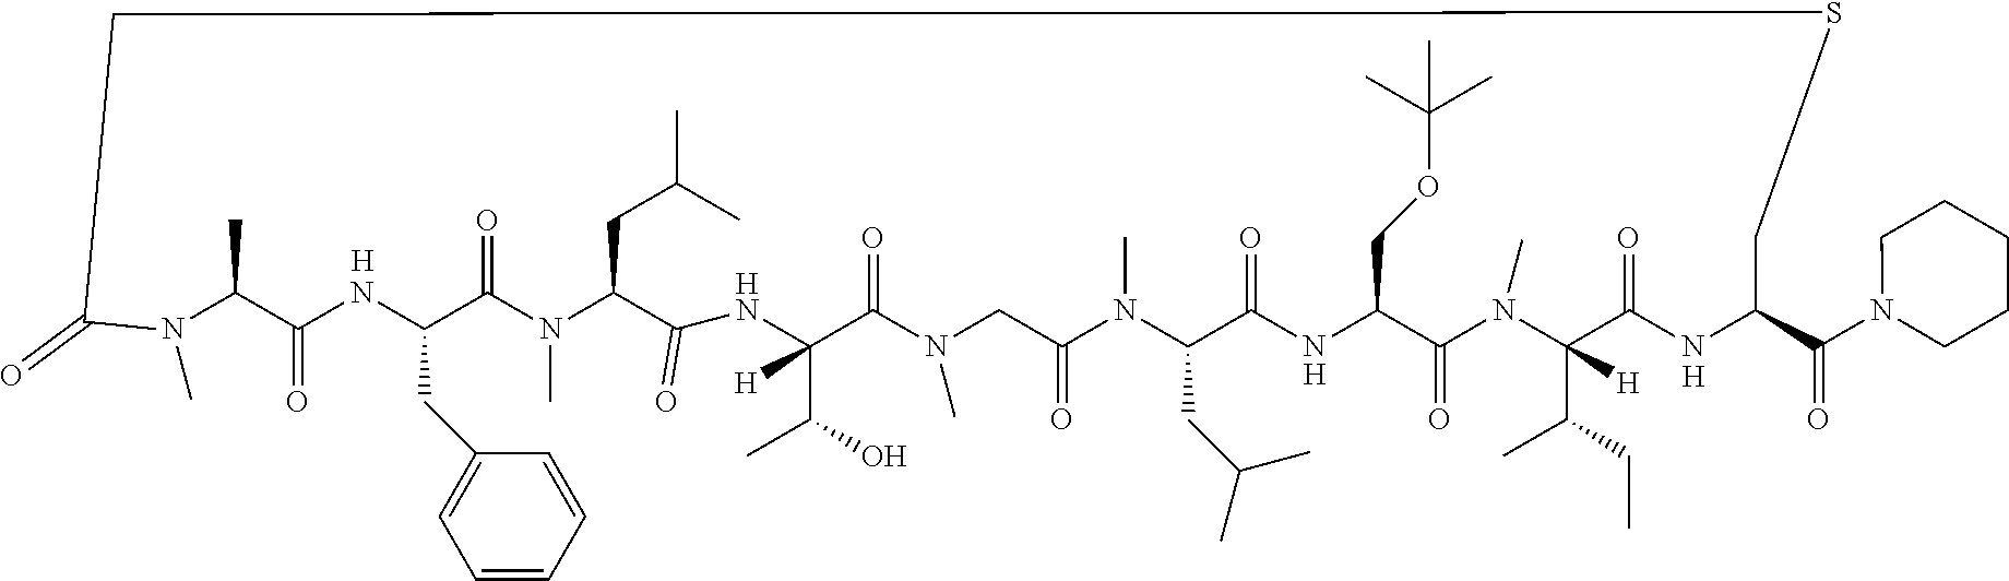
[H].[H].C1(=O)N(C)C(C)C(=O)NC(CC2=CC=CC=C2)C(=O)N(C)C(CC(C)C)C(=O)NC(C(O)C)([H])C(=O)N(C)CC(=O)N(C)C(CC(C)C)C(=O)NC(COC(C)(C)C)C(=O)N(C)C(C(C)CC)([H])C(=O)NC(C(=O)N2CCCCC2)CSC1.[H].[H]
